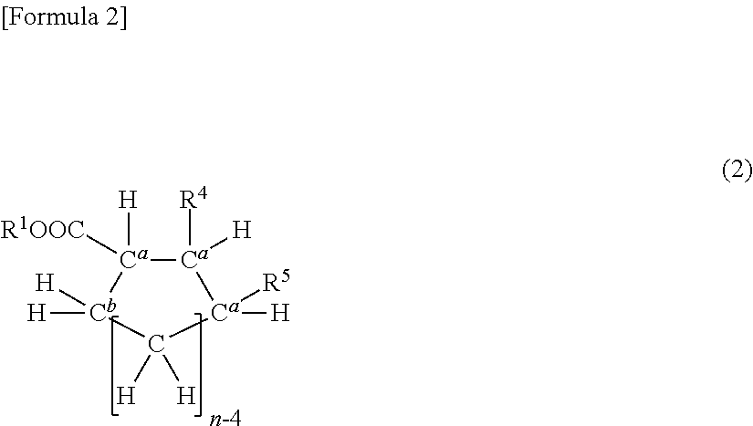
[H][Cb]1([H])[Ca]([R1OOC])([H])[Ca]([R4])([H])[Ca]([H])([R5])C1([H])[H]
